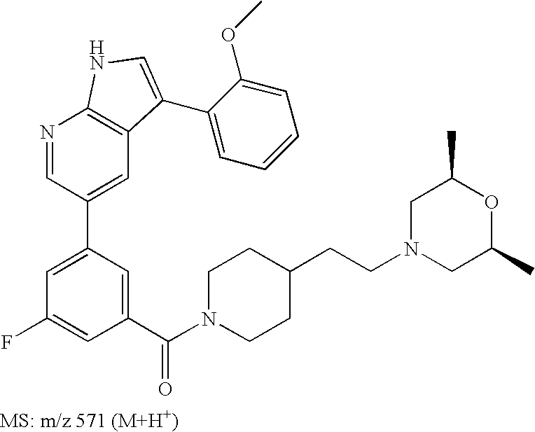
N1=CC(C2=CC(F)=CC(C(N3CCC(CCN4CC(C)OC(C)C4)CC3)=O)=C2)=CC2=C1NC=C2C1=CC=CC=C1OC
